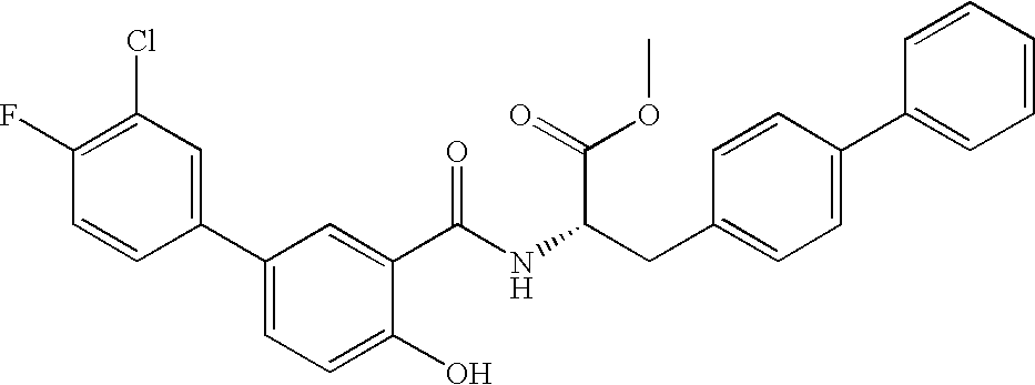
C1(C2=CC=C(O)C(C(=O)NC(CC3=CC=C(C4=CC=CC=C4)C=C3)C(OC)=O)=C2)=CC(Cl)=C(F)C=C1
